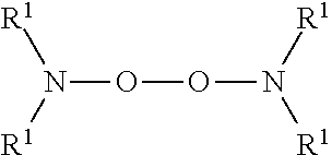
O(N([R1])[R1])ON([R1])[R1]
